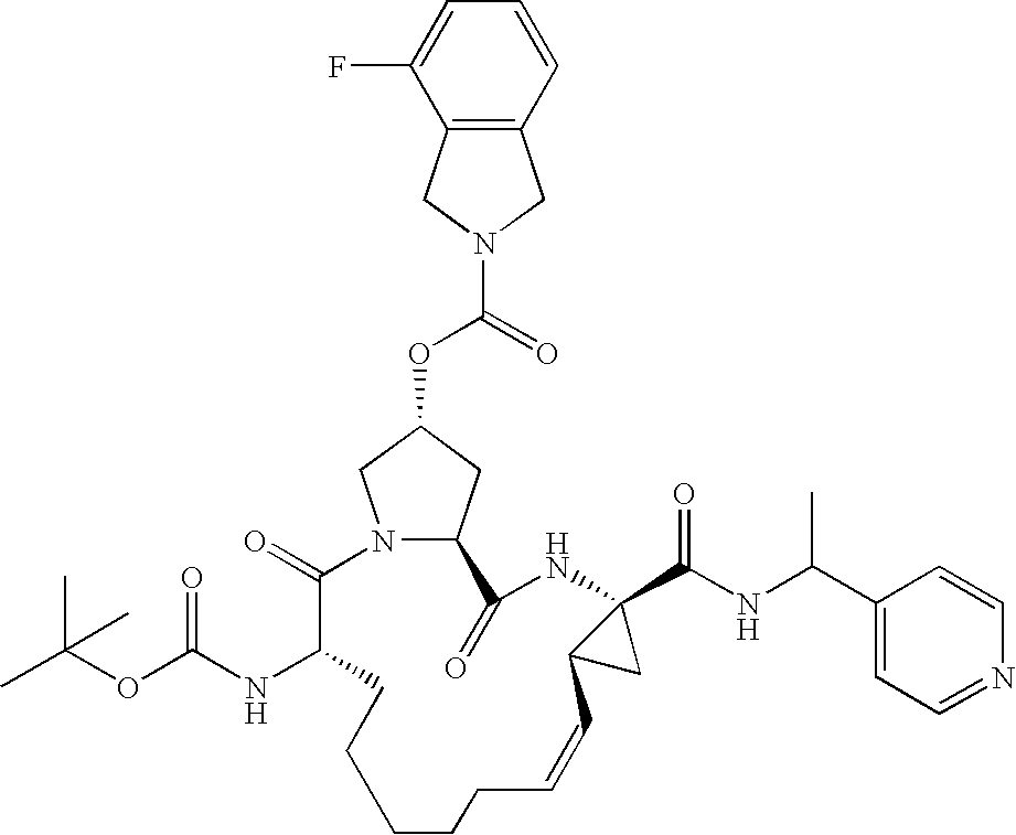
N12C(CC(OC(=O)N3CC4=C(C3)C(F)=CC=C4)C1)C(=O)NC1(C(NC(C3=CC=NC=C3)C)=O)C(C1)C=CCCCCCC(NC(OC(C)(C)C)=O)C2=O
